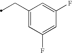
C(C1=CC(F)=CC(F)=C1)C
